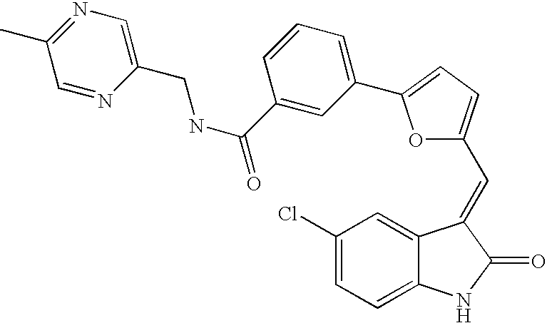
C1(Cl)=CC=C2C(=C1)C(=CC1=CC=C(C3=CC=CC(C(NCC4=CN=C(C)C=N4)=O)=C3)O1)C(=O)N2
